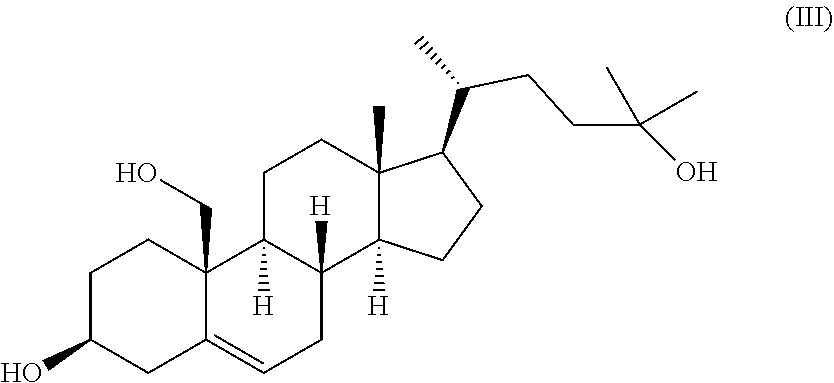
C1C(O)CC2=CCC3([H])C([H])(C2(CO)C1)CCC1(C)C3([H])CCC1C(C)CCC(O)(C)C
